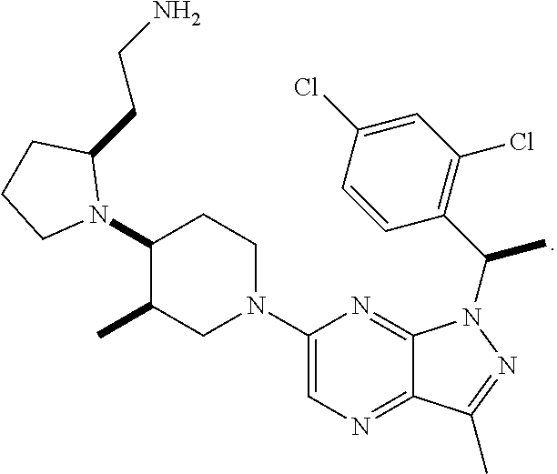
C1(N2C(CCN)CCC2)C(C)CN(C2=CN=C3C(=N2)N(C(C)C2=C(Cl)C=C(Cl)C=C2)N=C3C)CC1
